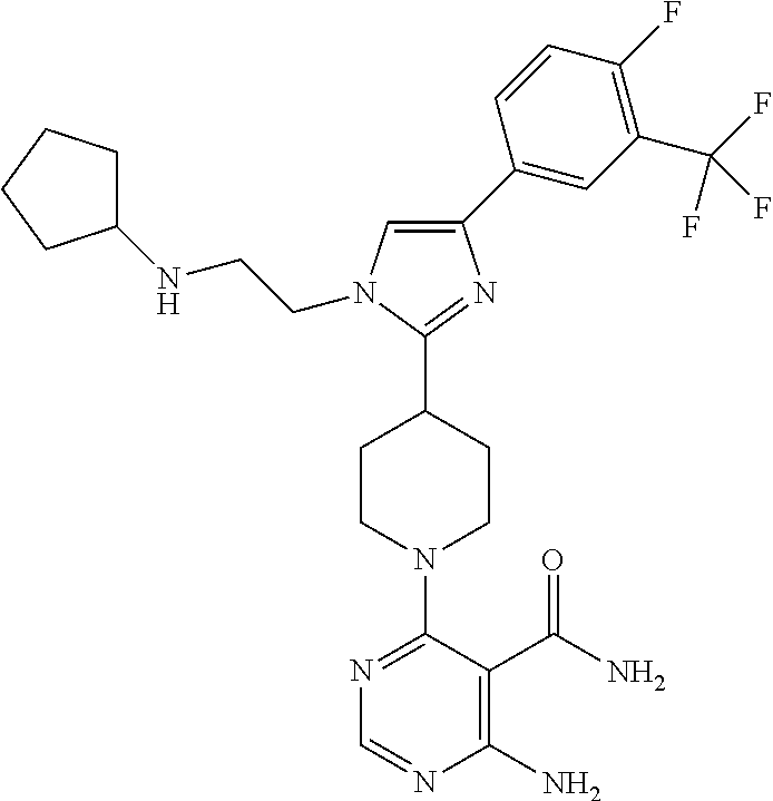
N1=C(N2CCC(C3=NC(C4=CC(C(F)(F)F)=C(F)C=C4)=CN3CCNC3CCCC3)CC2)C(C(N)=O)=C(N)N=C1
